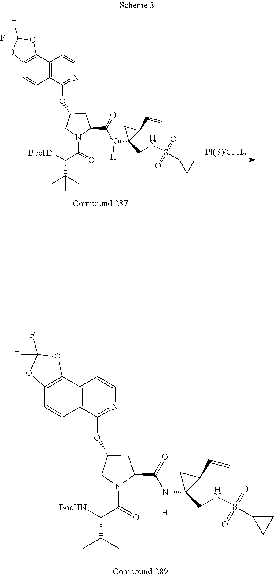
C1(OC2CN(C(C([BocHN])C(C)(C)C)=O)C(C(=O)N(C3(CNS(=O)(=O)C4CC4)C(C=C)C3)[H])C2)=NC=CC2=C1C=CC1=C2OC(F)(F)O1.C1(OC2CN(C(C([BocHN])C(C)(C)C)=O)C(C(=O)N(C3(CNS(=O)(=O)C4CC4)C(C=C)C3)[H])C2)=NC=CC2=C1C=CC1=C2OC(F)(F)O1
